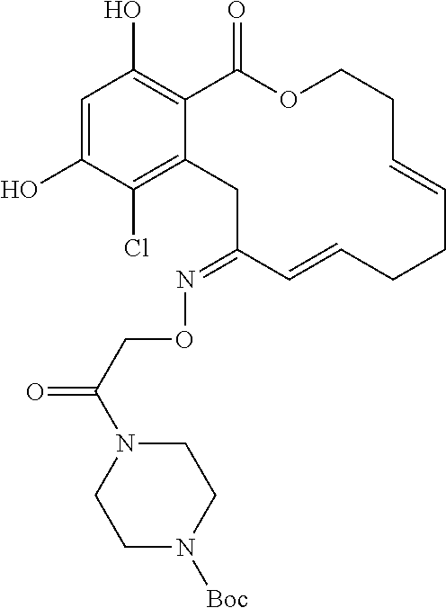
C1=C(O)C(Cl)=C2C(=C1O)C(=O)OCCC=CCCC=CC(=NOCC(=O)N1CCN([Boc])CC1)C2
